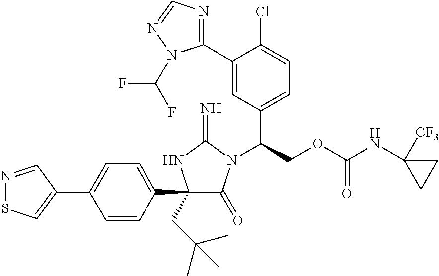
C1(C2=CC=C(C3(CC(C)(C)C)C(=O)N(C(COC(NC4([CF3])CC4)=O)C4=CC=C(Cl)C(C5=NC=NN5C(F)F)=C4)C(=N)N3)C=C2)=CSN=C1
